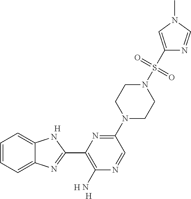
C1=CC=C2C(=C1)NC(C1=C(N)N=CC(N3CCN(S(C4=CN(C)C=N4)(=O)=O)CC3)=N1)=N2.[H].[H].[H]
